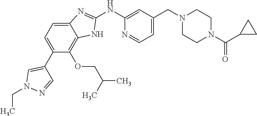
C1=C(CN2CCN(C(C3CC3)=O)CC2)C=C(NC2=NC3=CC=C(C4=CN(CC)N=C4)C(OCC(C)C)=C3N2)N=C1
